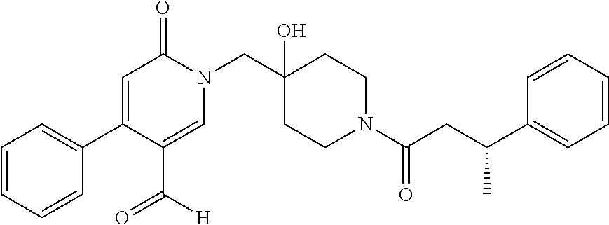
C1(C2=CC=CC=C2)=CC(=O)N(CC2(O)CCN(C(=O)CC(C3=CC=CC=C3)C)CC2)C=C1C([H])=O
